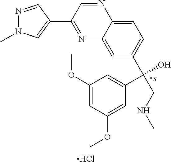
Cl.N1=C(C2=CN(C)N=C2)C=NC2=CC=C(C(C3=CC(OC)=CC(OC)=C3)(O)CNC)C=C12
